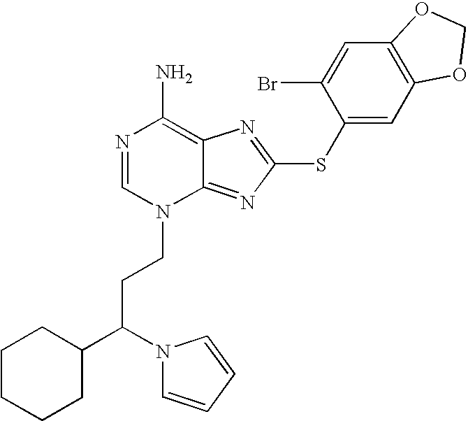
N1=CN(CCC(N2C=CC=C2)C2CCCCC2)C2=NC(SC3=CC4=C(C=C3Br)OCO4)=NC2=C1N
